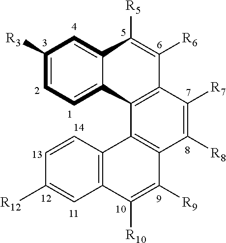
C1([R3])=CC=C2C(=C1)C([R5])=C([R6])C1=C2C2=C(C([R8])=C1[R7])C([R9])=C([R10])C1=C2C=CC([R12])=C1
